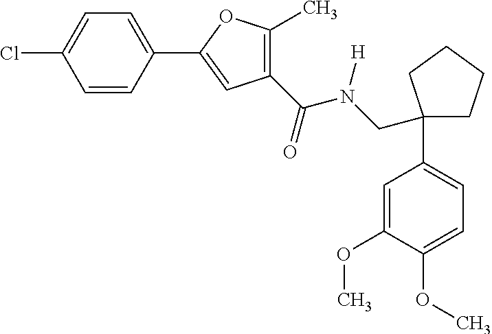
O(C1=CC=C(C2(CN(C(=O)C3=C(C)OC(C4=CC=C(Cl)C=C4)=C3)[H])CCCC2)C=C1OC)C
